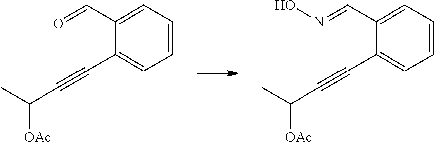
C1=CC=C(C=O)C(C#CC(C)[OAc])=C1.C1=CC=C(C=NO)C(C#CC(C)[OAc])=C1
